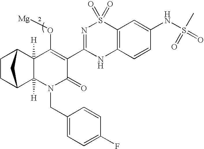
C1CC2C3([H])C([H])(C1C2)C(O[Mg])=C(C1=NS(=O)(=O)C2=C(N1)C=CC(NS(C)(=O)=O)=C2)C(=O)N3CC1=CC=C(F)C=C1
